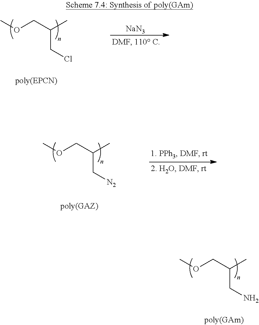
COCC(C)CCl.[NaN3].COCC(C)C[N2].COCC(C)CN
